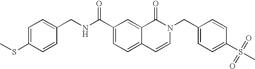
C1=C(SC)C=CC(CNC(C2=CC=C3C(=C2)C(=O)N(CC2=CC=C(S(C)(=O)=O)C=C2)C=C3)=O)=C1
